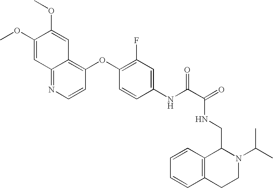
COC1=CC2=NC=CC(OC3=C(F)C=C(NC(C(=O)NCC4C5=C(CCN4C(C)C)C=CC=C5)=O)C=C3)=C2C=C1OC
